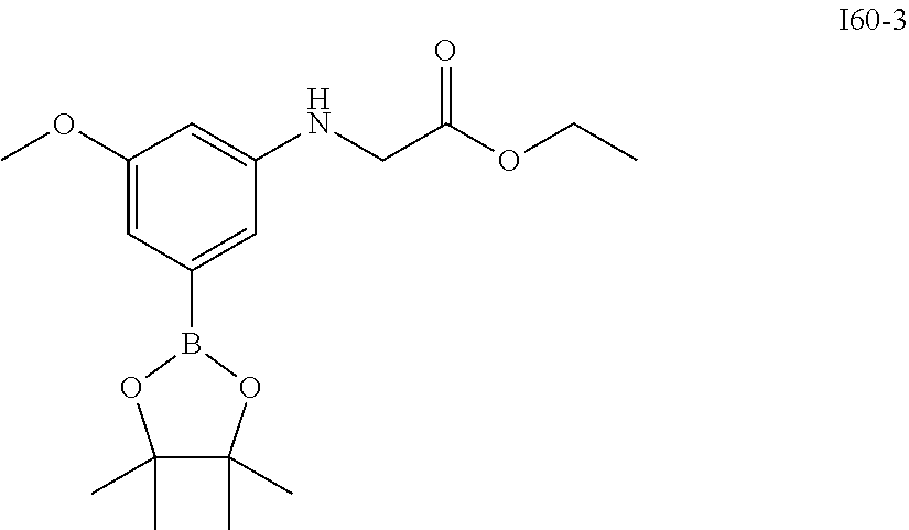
C1(C)(C)C(C)(C)OB(C2=CC(NCC(OCC)=O)=CC(OC)=C2)O1
